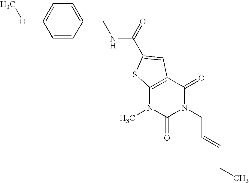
COC1=CC=C(CNC(=O)C2=CC3=C(N(C)C(=O)N(CC=CCC)C3=O)S2)C=C1
